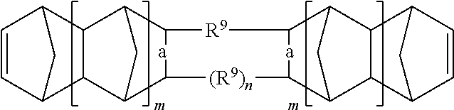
C1=CC2C3C(C1C2)C1C(C)[R9]C(C)C2C4C(C(C(C)[(R9)n]C(C)C3C1)C2)C1C=CC4C1
